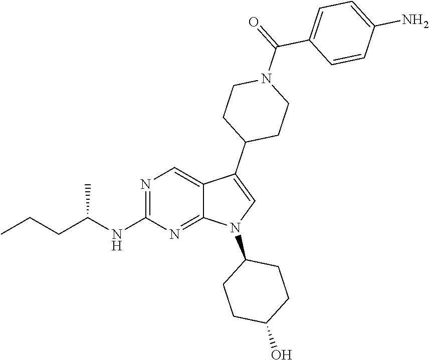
N1=C(NC(CCC)C)N=C2C(=C1)C(C1CCN(C(C3=CC=C(N)C=C3)=O)CC1)=CN2C1CCC(O)CC1
